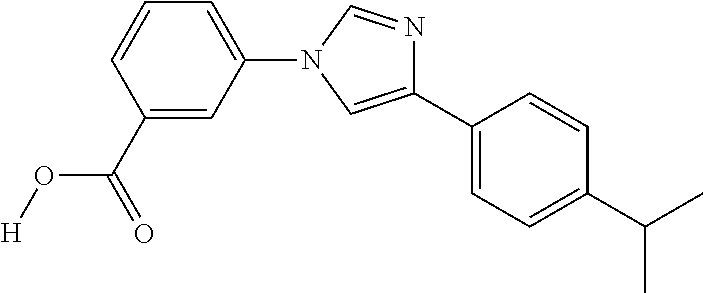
C1=CC(C2=CN(C3=CC=CC(C(=O)O[H])=C3)C=N2)=CC=C1C(C)C
